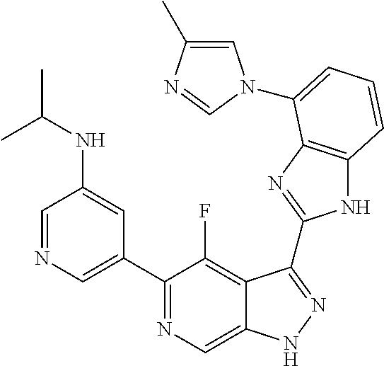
C1=NC=C(C2=NC=C3C(=C2F)C(C2=NC4=C(N2)C=CC=C4N2C=C(C)N=C2)=NN3)C=C1NC(C)C
